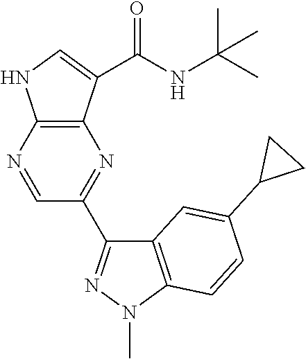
N1=CC(C2=NN(C)C3=C2C=C(C2CC2)C=C3)=NC2=C1NC=C2C(NC(C)(C)C)=O
